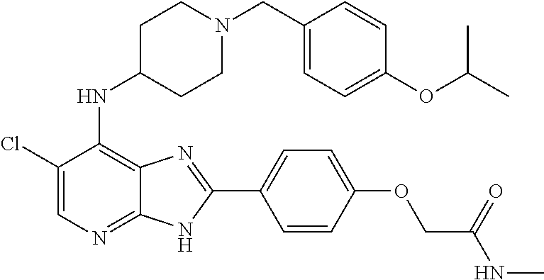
C1(Cl)=CN=C2C(=C1NC1CCN(CC3=CC=C(OC(C)C)C=C3)CC1)N=C(C1=CC=C(OCC(NC)=O)C=C1)N2
